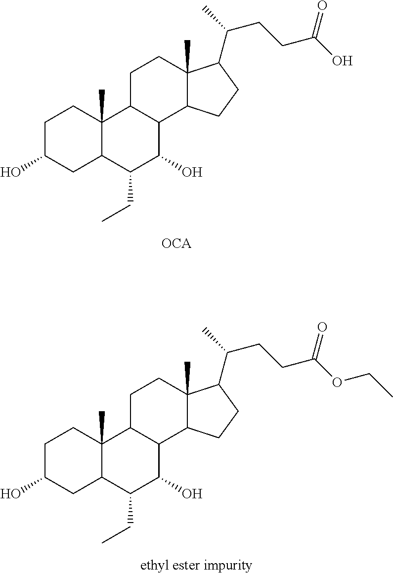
C1C(O)CC2C(C)(C1)C1C(C(O)C2CC)C2C(C)(CC1)C(C(C)CCC(O)=O)CC2.C1C(O)CC2C(C)(C1)C1C(C(O)C2CC)C2C(C)(CC1)C(C(C)CCC(OCC)=O)CC2
